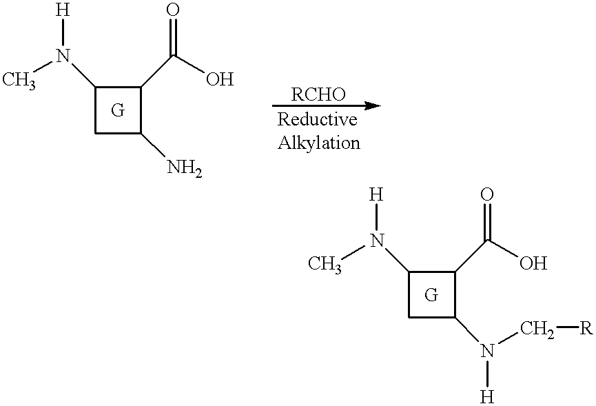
C1(N(C)[H])CC(N)C1C(O)=O.C1(N(C)[H])CC(N([H])C[R])C1C(O)=O
